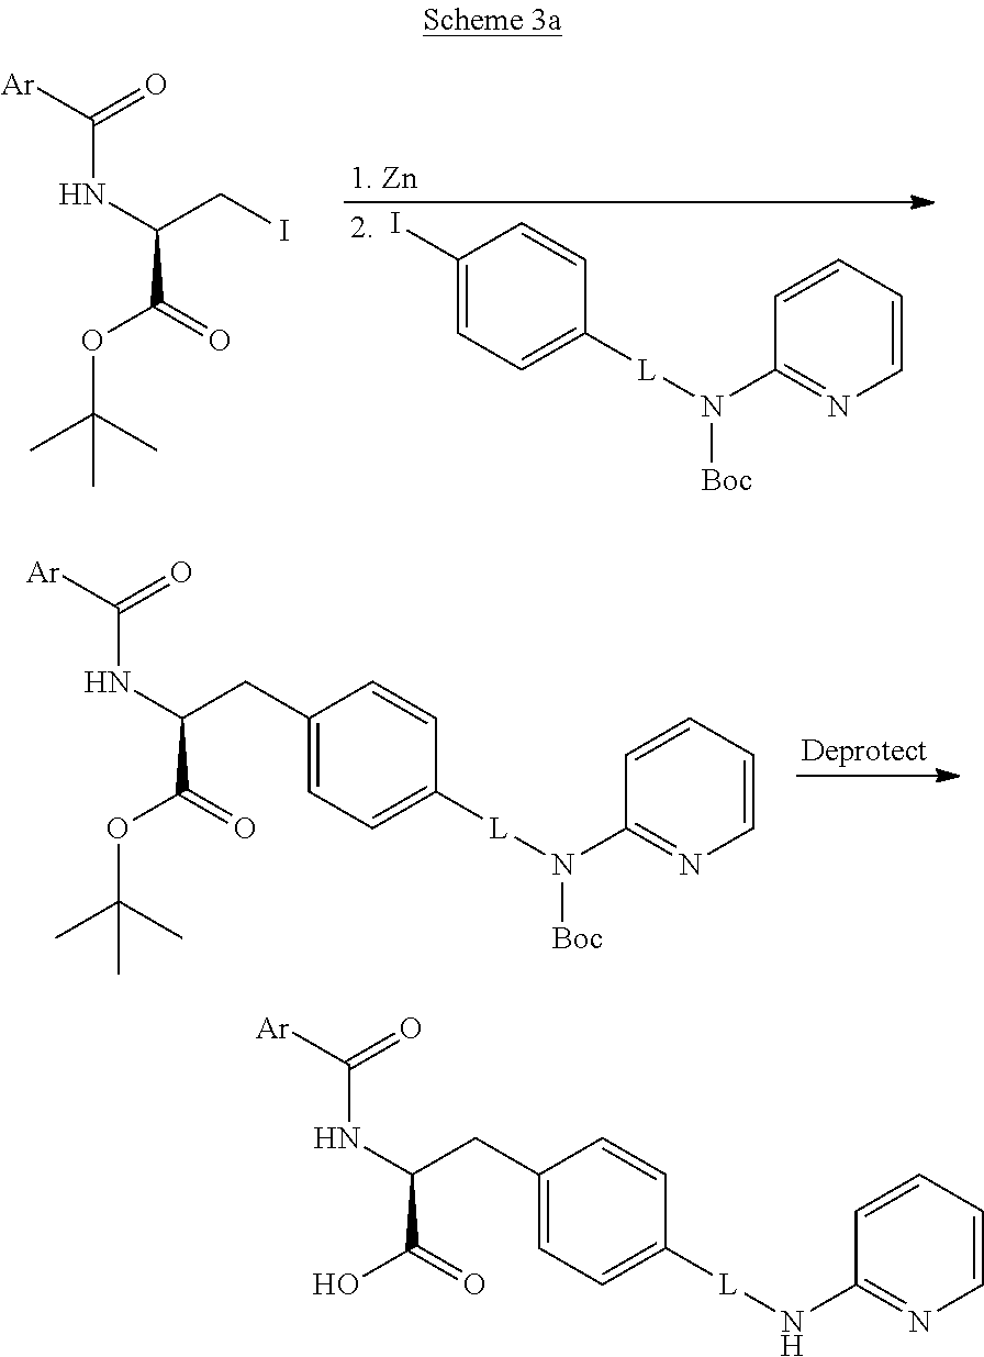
N(C1=NC=CC=C1)([L]C1=CC=C(I)C=C1)[Boc].C([Ar])(=O)NC(CI)C(=O)OC(C)(C)C.N(C1=NC=CC=C1)([L]C1=CC=C(CC(NC([Ar])=O)C(=O)OC(C)(C)C)C=C1)[Boc].C([Ar])(=O)NC(CC1=CC=C([L]NC2=NC=CC=C2)C=C1)C(=O)O
